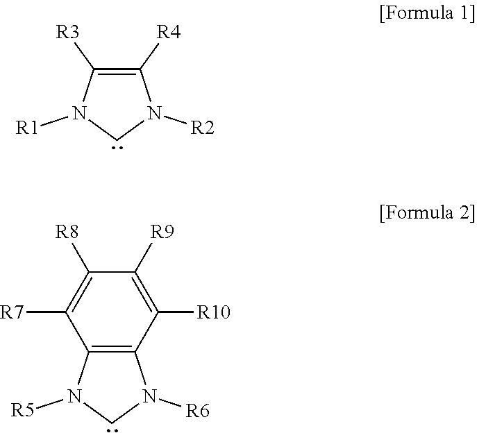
C1([R4])=C([R3])N([R1])CN1[R2].C12=C(N([R5])CN1[R6])C([R7])=C([R8])C([R9])=C2[R10]
